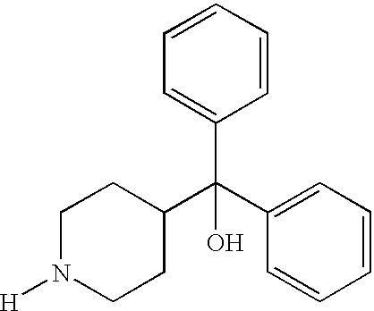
C1N([H])CCC(C(C2=CC=CC=C2)(C2=CC=CC=C2)O)C1
